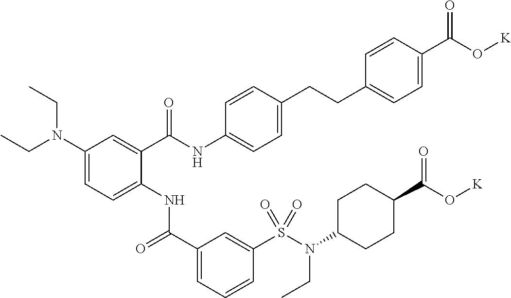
C1(N(CC)CC)=CC=C(NC(C2=CC=CC(S(N(C3CCC(C(O[K])=O)CC3)CC)(=O)=O)=C2)=O)C(C(NC2=CC=C(CCC3=CC=C(C(O[K])=O)C=C3)C=C2)=O)=C1
